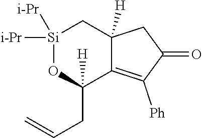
[Si]1([i-Pr])([i-Pr])OC(CC=C)([H])C2=C([Ph])C(=O)CC2([H])C1
